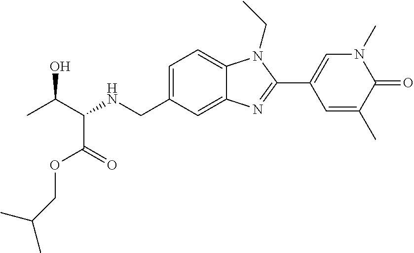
CC(C(NCC1=CC=C2C(=C1)N=C(C1=CN(C)C(=O)C(C)=C1)N2CC)C(=O)OCC(C)C)O
